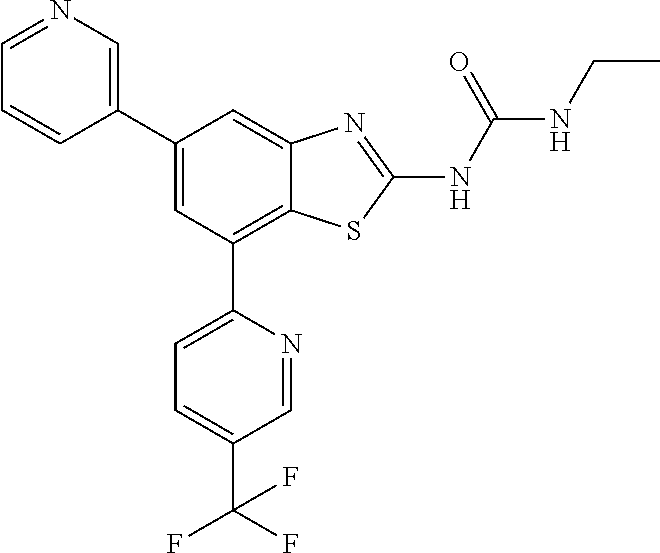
C1(C2=CC(C3=CC=C(C(F)(F)F)C=N3)=C3C(=C2)N=C(NC(NCC)=O)S3)=CN=CC=C1
